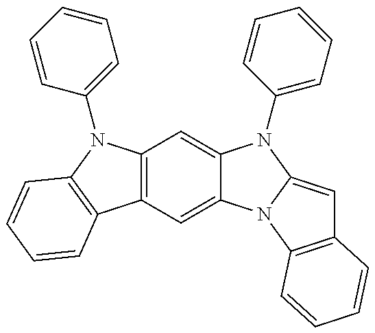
C12=C(C=C3C(=C1)N(C1=CC=CC=C1)C1=CC4=C(N31)C=CC=C4)C1=C(N2C2=CC=CC=C2)C=CC=C1
